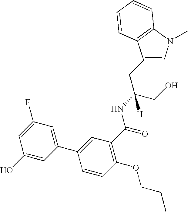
C1(CC(CO)(NC(=O)C2=C(OCCC)C=CC(C3=CC(F)=CC(O)=C3)=C2)[H])=CN(C)C2=C1C=CC=C2
